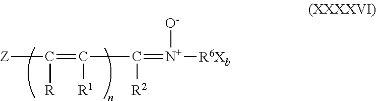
[Z]C([R])=C([R1])C(=[N+]([R6Xb])[O-])[R2]
